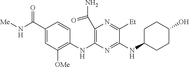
N(C1=NC(NC2=C([OMe])C=C(C(N[Me])=O)C=C2)=C(C(N)=O)N=C1[Et])C1CCC(O)CC1
